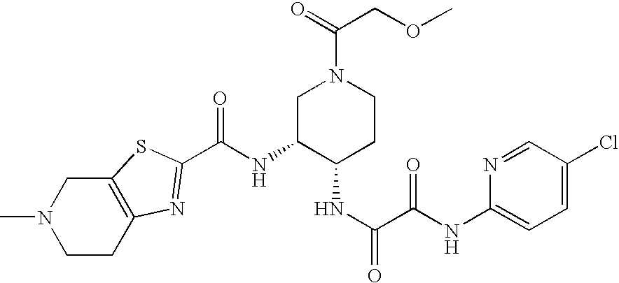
C(NC1C(NC(=O)C(=O)NC2=CC=C(Cl)C=N2)CCN(C(=O)COC)C1)(=O)C1=NC2=C(CN(C)CC2)S1
